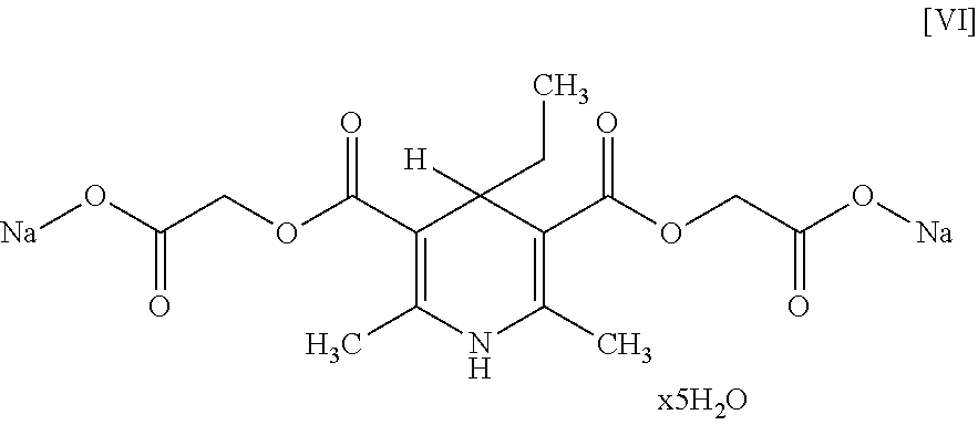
C1(C(OCC(O[Na])=O)=O)=C(C)NC(C)=C(C(OCC(O[Na])=O)=O)C1([H])CC
